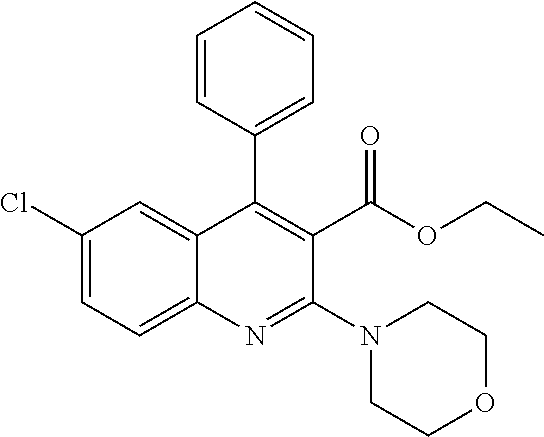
C1(Cl)=CC=C2C(=C1)C(C1=CC=CC=C1)=C(C(OCC)=O)C(N1CCOCC1)=N2
